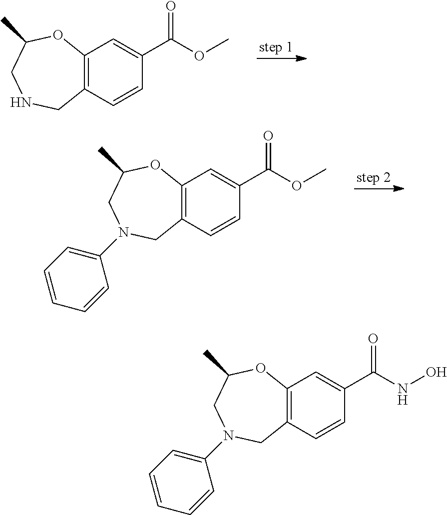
C12=C(C=CC(C(NO)=O)=C1)CN(C1=CC=CC=C1)CC(C)O2.C12=C(C=CC(C(OC)=O)=C1)CNCC(C)O2.C12=C(C=CC(C(OC)=O)=C1)CN(C1=CC=CC=C1)CC(C)O2
